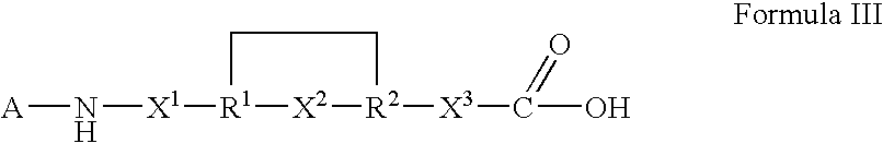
[A]N[X1][R1]1[X2][R2]([X3]C(O)=O)CC1
